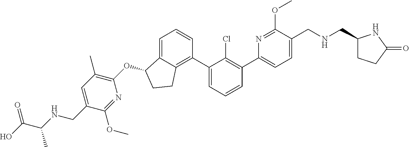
O(C1C2=CC=CC(C3=CC=CC(C4=CC=C(CNCC5CCC(=O)N5)C(OC)=N4)=C3Cl)=C2CC1)C1=C(C)C=C(CNC(C(O)=O)C)C(OC)=N1
